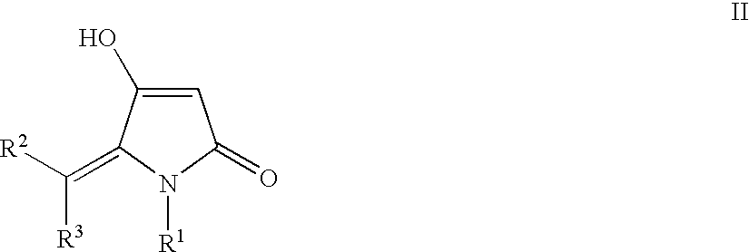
C1=C(O)C(=C([R2])[R3])N([R1])C1=O
